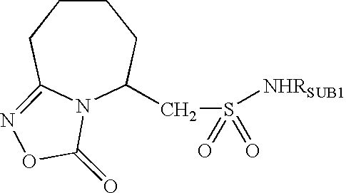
C1CCC2=NOC(=O)N2C(CS([NHRSUB1])(=O)=O)C1
